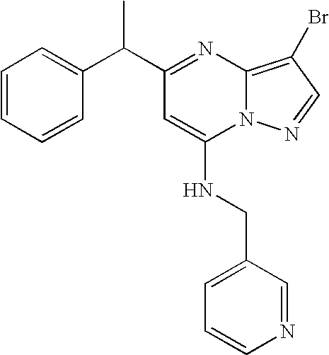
C(C1=NC2=C(Br)C=NN2C(NCC2=CC=CN=C2)=C1)(C1=CC=CC=C1)C
